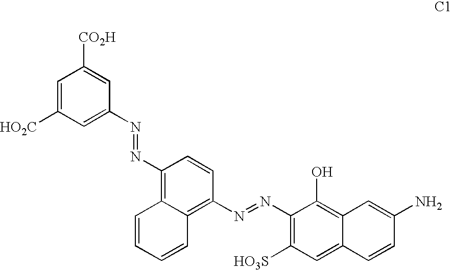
C1=C([HO2C])C=C(N=NC2=C3C(=C(N=NC4=C([HO3S])C=C5C(=C4O)C=C(N)C=C5)C=C2)C=CC=C3)C=C1[CO2H]
